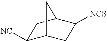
C12CC([NCS])C(CC1[NC])C2
